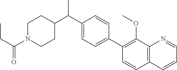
C(C(N1CCC(C(C2=CC=C(C3=C(OC)C4=C(C=C3)C=CC=N4)C=C2)C)CC1)=O)C
